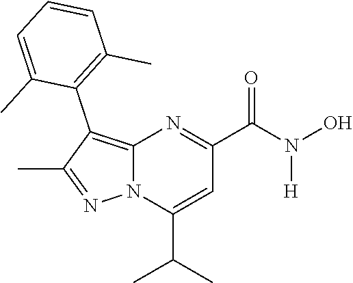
C12=C(C3=C(C)C=CC=C3C)C(C)=NN1C(C(C)C)=CC(C(N(O)[H])=O)=N2
